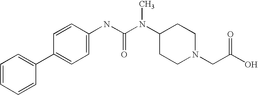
C1=CC=CC(C2=CC=C(NC(N(C3CCN(CC(O)=O)CC3)C)=O)C=C2)=C1
